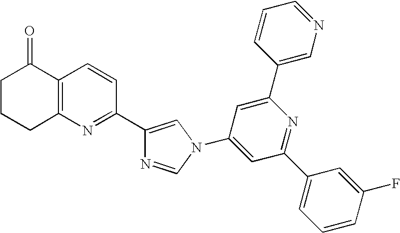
C1CCC2=C(C1=O)C=CC(C1=CN(C3=CC(C4=CC=CC(F)=C4)=NC(C4=CN=CC=C4)=C3)C=N1)=N2
